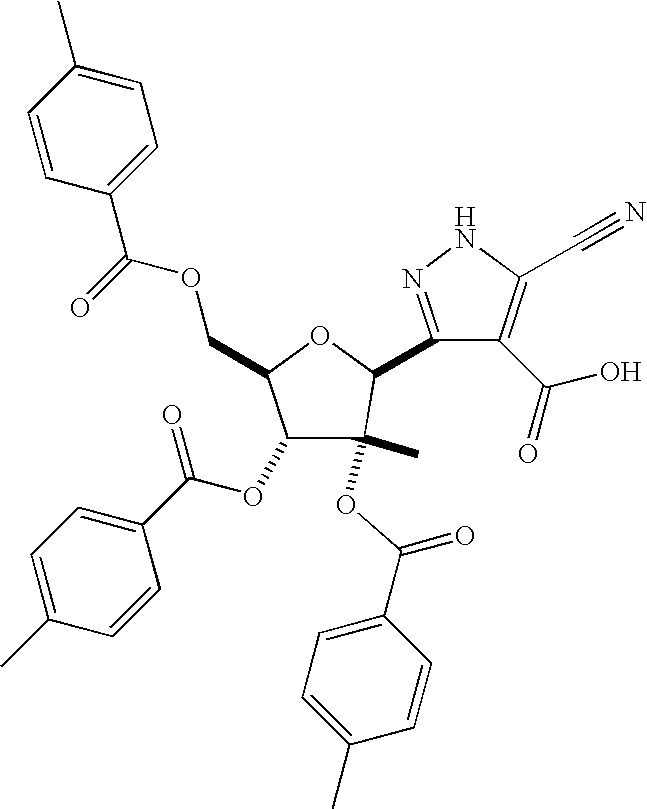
C1(OC(C2=CC=C(C)C=C2)=O)C(C)(OC(C2=CC=C(C)C=C2)=O)C(C2=NNC(C#N)=C2C(O)=O)OC1COC(C1=CC=C(C)C=C1)=O
